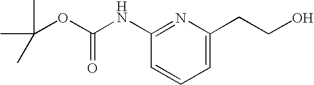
C(OC(NC1=NC(CCO)=CC=C1)=O)(C)(C)C
